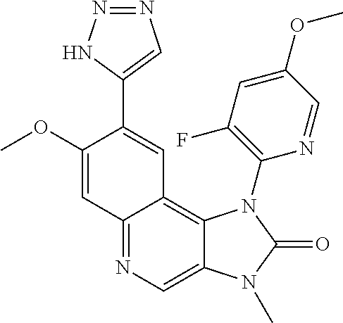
C1(OC)=CC2=NC=C3C(=C2C=C1C1=CN=NN1)N(C1=C(F)C=C(OC)C=N1)C(=O)N3C
